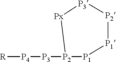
[R][P4][P3][P2]1[P1][P1][P2][P3][Px]1
